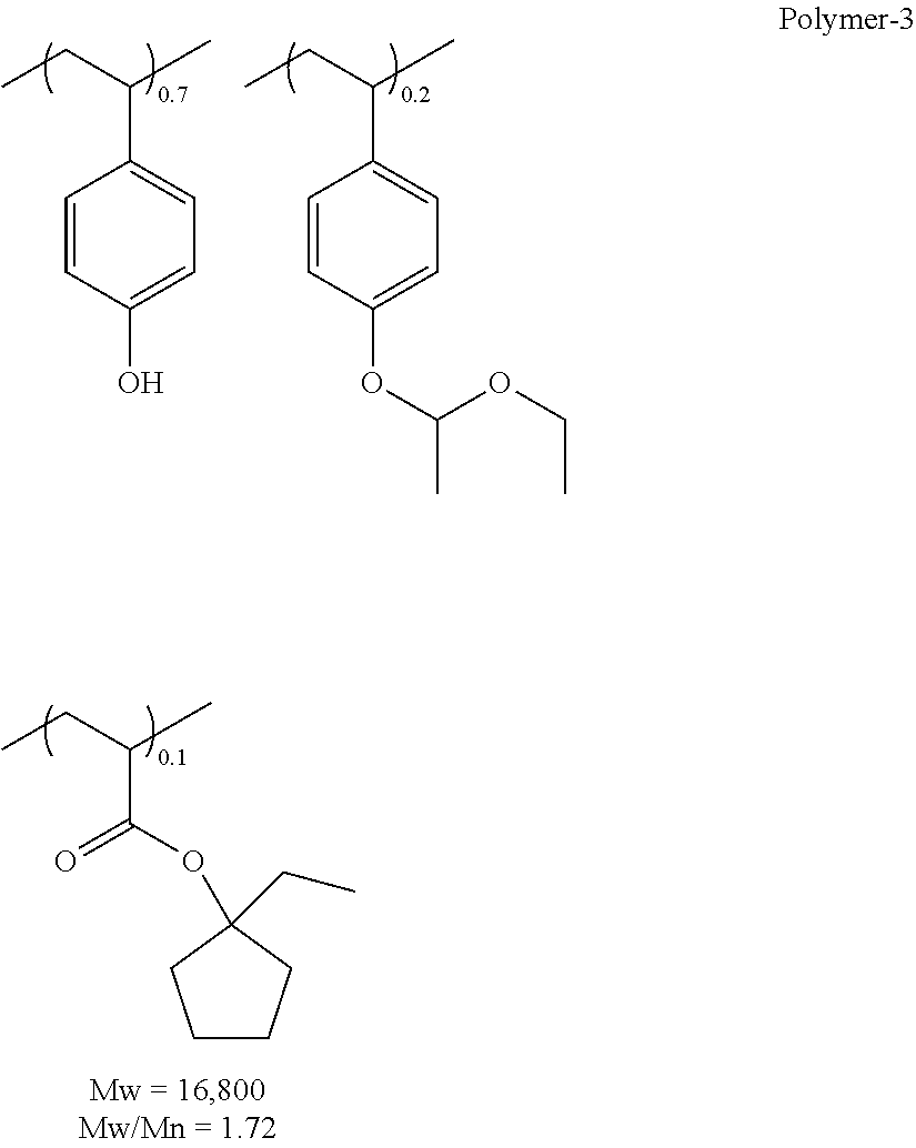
C(C1=CC=C(O)C=C1)(CC)C.C(C1=CC=C(OC(C)OCC)C=C1)(CC)C.C(C(=O)OC1(CC)CCCC1)(CC)C
